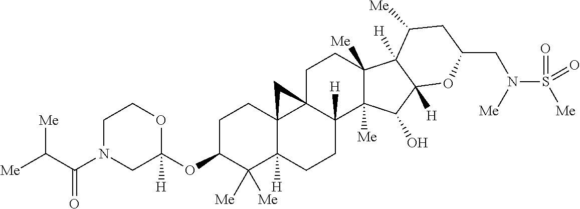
C1C(OC2([H])OCCN(C(C([Me])[Me])=O)C2)C([Me])([Me])C2([H])C3(C1)C1(C([H])(CC2)C2([Me])C([Me])(CC1)C1([H])C([Me])CC(CN(S([Me])(=O)=O)[Me])OC1([H])C2O)C3
